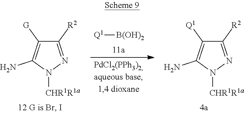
[Q1][B(OH)2].C1([R2])=NN([CHR1R1a])C(N)=C1[G].C1([R2])=NN([CHR1R1a])C(N)=C1[Q1]
